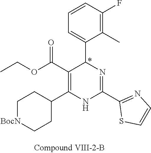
C1(F)=C(C)C(C2N=C(C3=NC=CS3)NC(C3CC[BocN]CC3)=C2C(OCC)=O)=CC=C1
